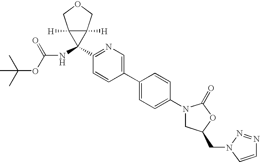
C1(N2CC(CN3N=NC=C3)OC2=O)=CC=C(C2=CN=C(C3(NC(OC(C)(C)C)=O)C4([H])C3([H])COC4)C=C2)C=C1
